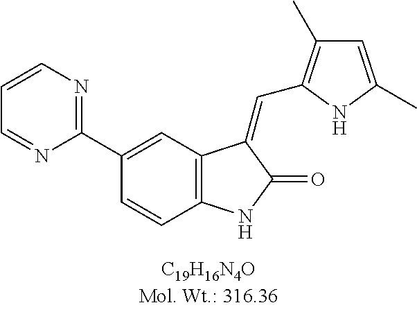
C1(C2=CC3=C(C=C2)NC(=O)C3=CC2=C(C)C=C(C)N2)=NC=CC=N1
